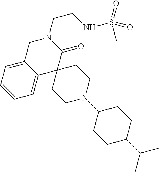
C1C2=CC=CC=C2C2(C(=O)N1CCNS(=O)(=O)C)CCN(C1CCC(C(C)C)CC1)CC2
